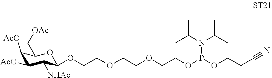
C1([AcO])C([AcO])C([NHAc])C(OCCOCCOCCOP(OCCC#N)N(C(C)C)C(C)C)OC1C[OAc]
